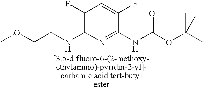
C1(F)=C(NCCOC)N=C(NC(=O)OC(C)(C)C)C(F)=C1
